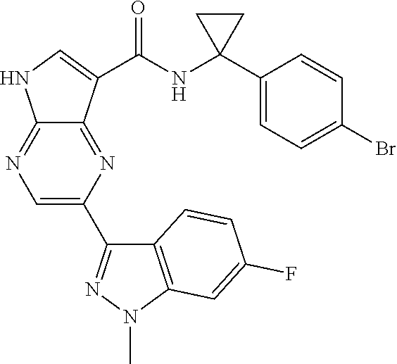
C12=NC=C(C3=NN(C)C4=C3C=CC(F)=C4)N=C1C(C(=O)NC1(C3=CC=C(Br)C=C3)CC1)=CN2
